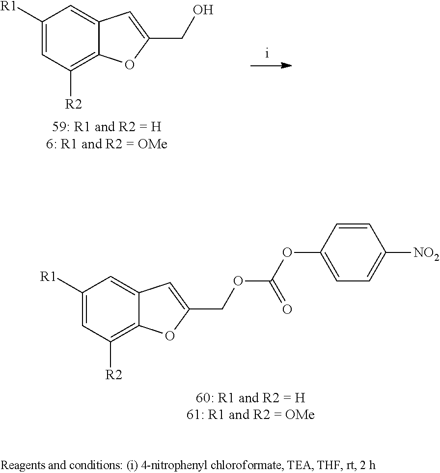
C1([R1])=CC([R2])=C2C(=C1)C=C(COC(OC1=CC=C([NO2])C=C1)=O)O2.C1([R1])=CC([R2])=C2C(=C1)C=C(CO)O2
